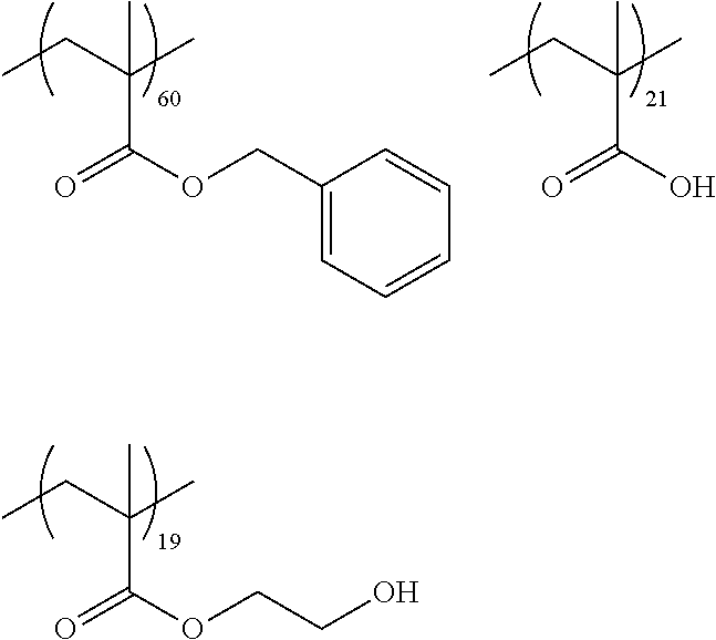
C1(COC(=O)C(CC)(C)C)=CC=CC=C1.OC(=O)C(CC)(C)C.O(C(=O)C(CC)(C)C)CCO
